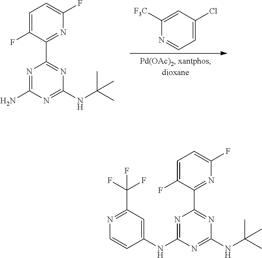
N1=C(N)N=C(NC(C)(C)C)N=C1C1=NC(F)=CC=C1F.C1=C([F3C])N=CC=C1Cl.N1=C(NC2=CC(C(F)(F)F)=NC=C2)N=C(NC(C)(C)C)N=C1C1=NC(F)=CC=C1F
